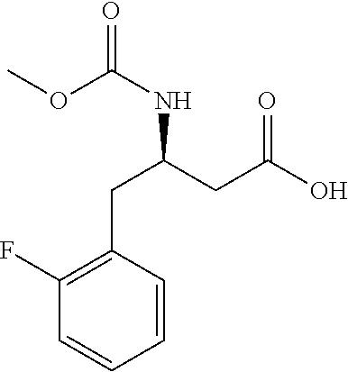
C1=CC(CC(CC(O)=O)NC(=O)OC)=C(F)C=C1
